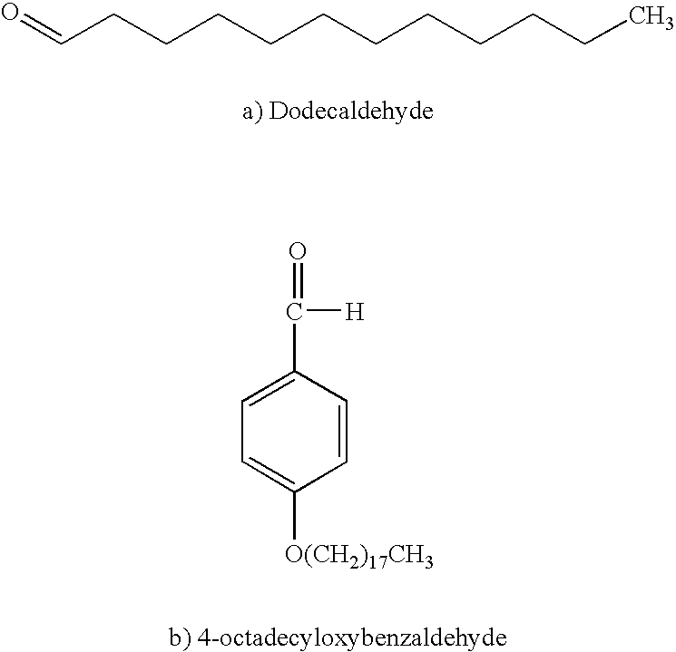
O=CCCCCCCCCCCC.C1=CC(C([H])=O)=CC=C1[O(CH2)17CH3]
